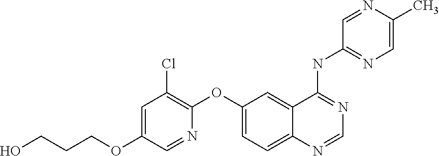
C(CCOC1=CC(Cl)=C(OC2=CC=C3C(=C2)C(NC2=NC=C(C)N=C2)=NC=N3)N=C1)O
